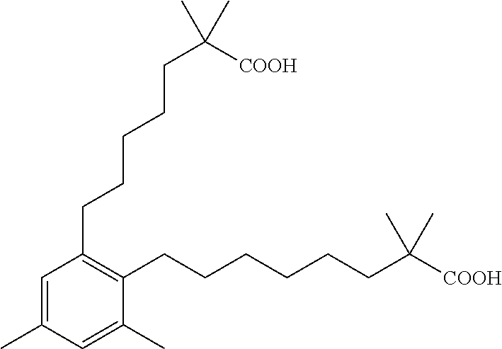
C1(CCCCCC([COOH])(C)C)=C(CCCCCCC([COOH])(C)C)C(C)=CC(C)=C1
